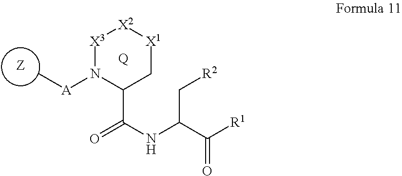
C[A]N1C(C(NC(C([R1])=O)C[R2])=O)C[X1][X2][X3]1.[Z].[Q]
